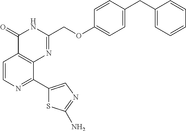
C1=CN=C(C2=CN=C(N)S2)C2=C1C(=O)NC(COC1=CC=C(CC3=CC=CC=C3)C=C1)=N2
